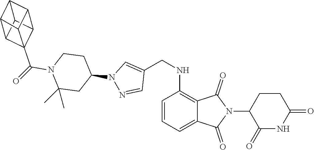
C1(=O)NC(=O)CCC1N1C(=O)C2=C(NCC3=CN(C4CCN(C(=O)C56C7C8C5C5C8C7C65)C(C)(C)C4)N=C3)C=CC=C2C1=O
